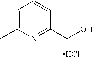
C1=C(C)N=C(CO)C=C1.Cl
